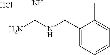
C1(CNC(N)=N)=CC=CC=C1C.Cl
